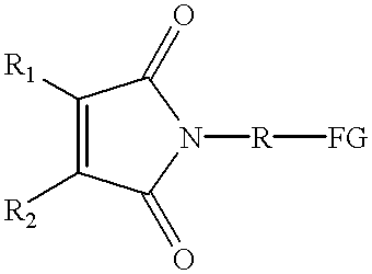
C1(=O)N([R][FG])C(=O)C([R1])=C1[R2]
